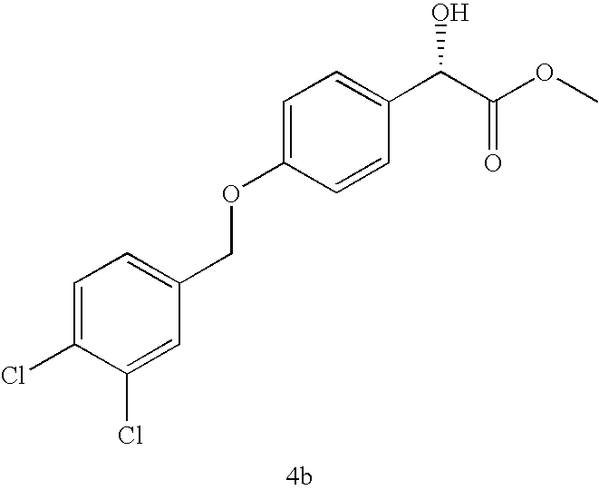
C1=C(Cl)C(Cl)=CC(COC2=CC=C(C(C(OC)=O)O)C=C2)=C1
